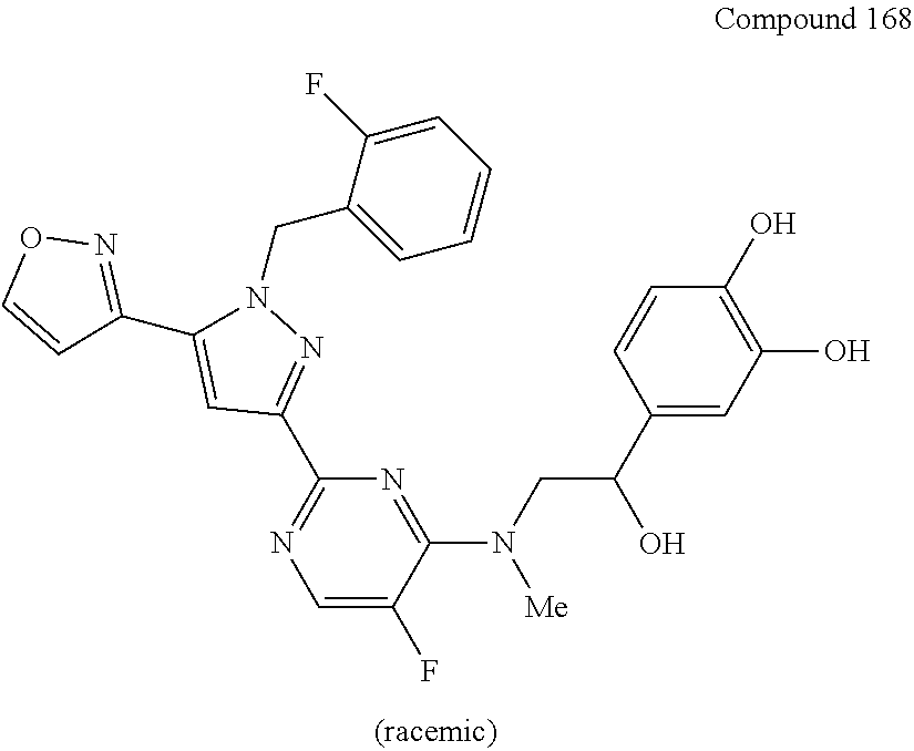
C1=C(F)C(N(CC(C2=CC(O)=C(O)C=C2)O)[Me])=NC(C2=NN(CC3=CC=CC=C3F)C(C3=NOC=C3)=C2)=N1
